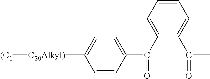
[(C1][C20Alkyl)]C1=CC=C(C(=O)C2=CC=CC=C2C(C)=O)C=C1
